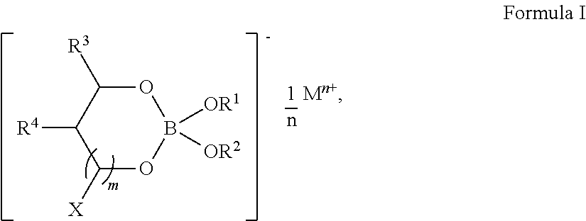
O1C([R3])C([R4])C([X])OB1([OR1])[OR2]
